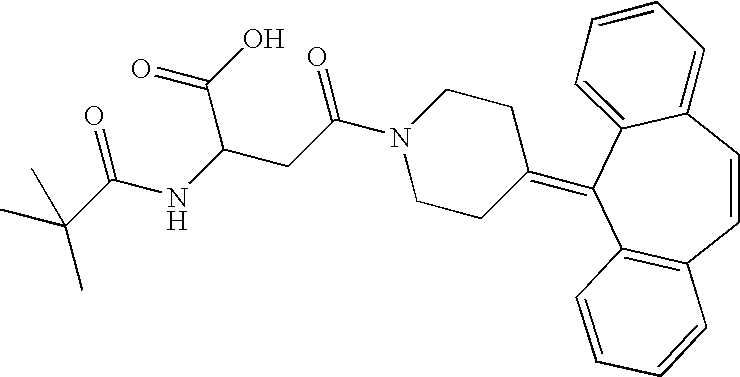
C12=C(C=CC3=CC=CC=C3C1=C1CCN(C(CC(NC(C(C)(C)C)=O)C(O)=O)=O)CC1)C=CC=C2
